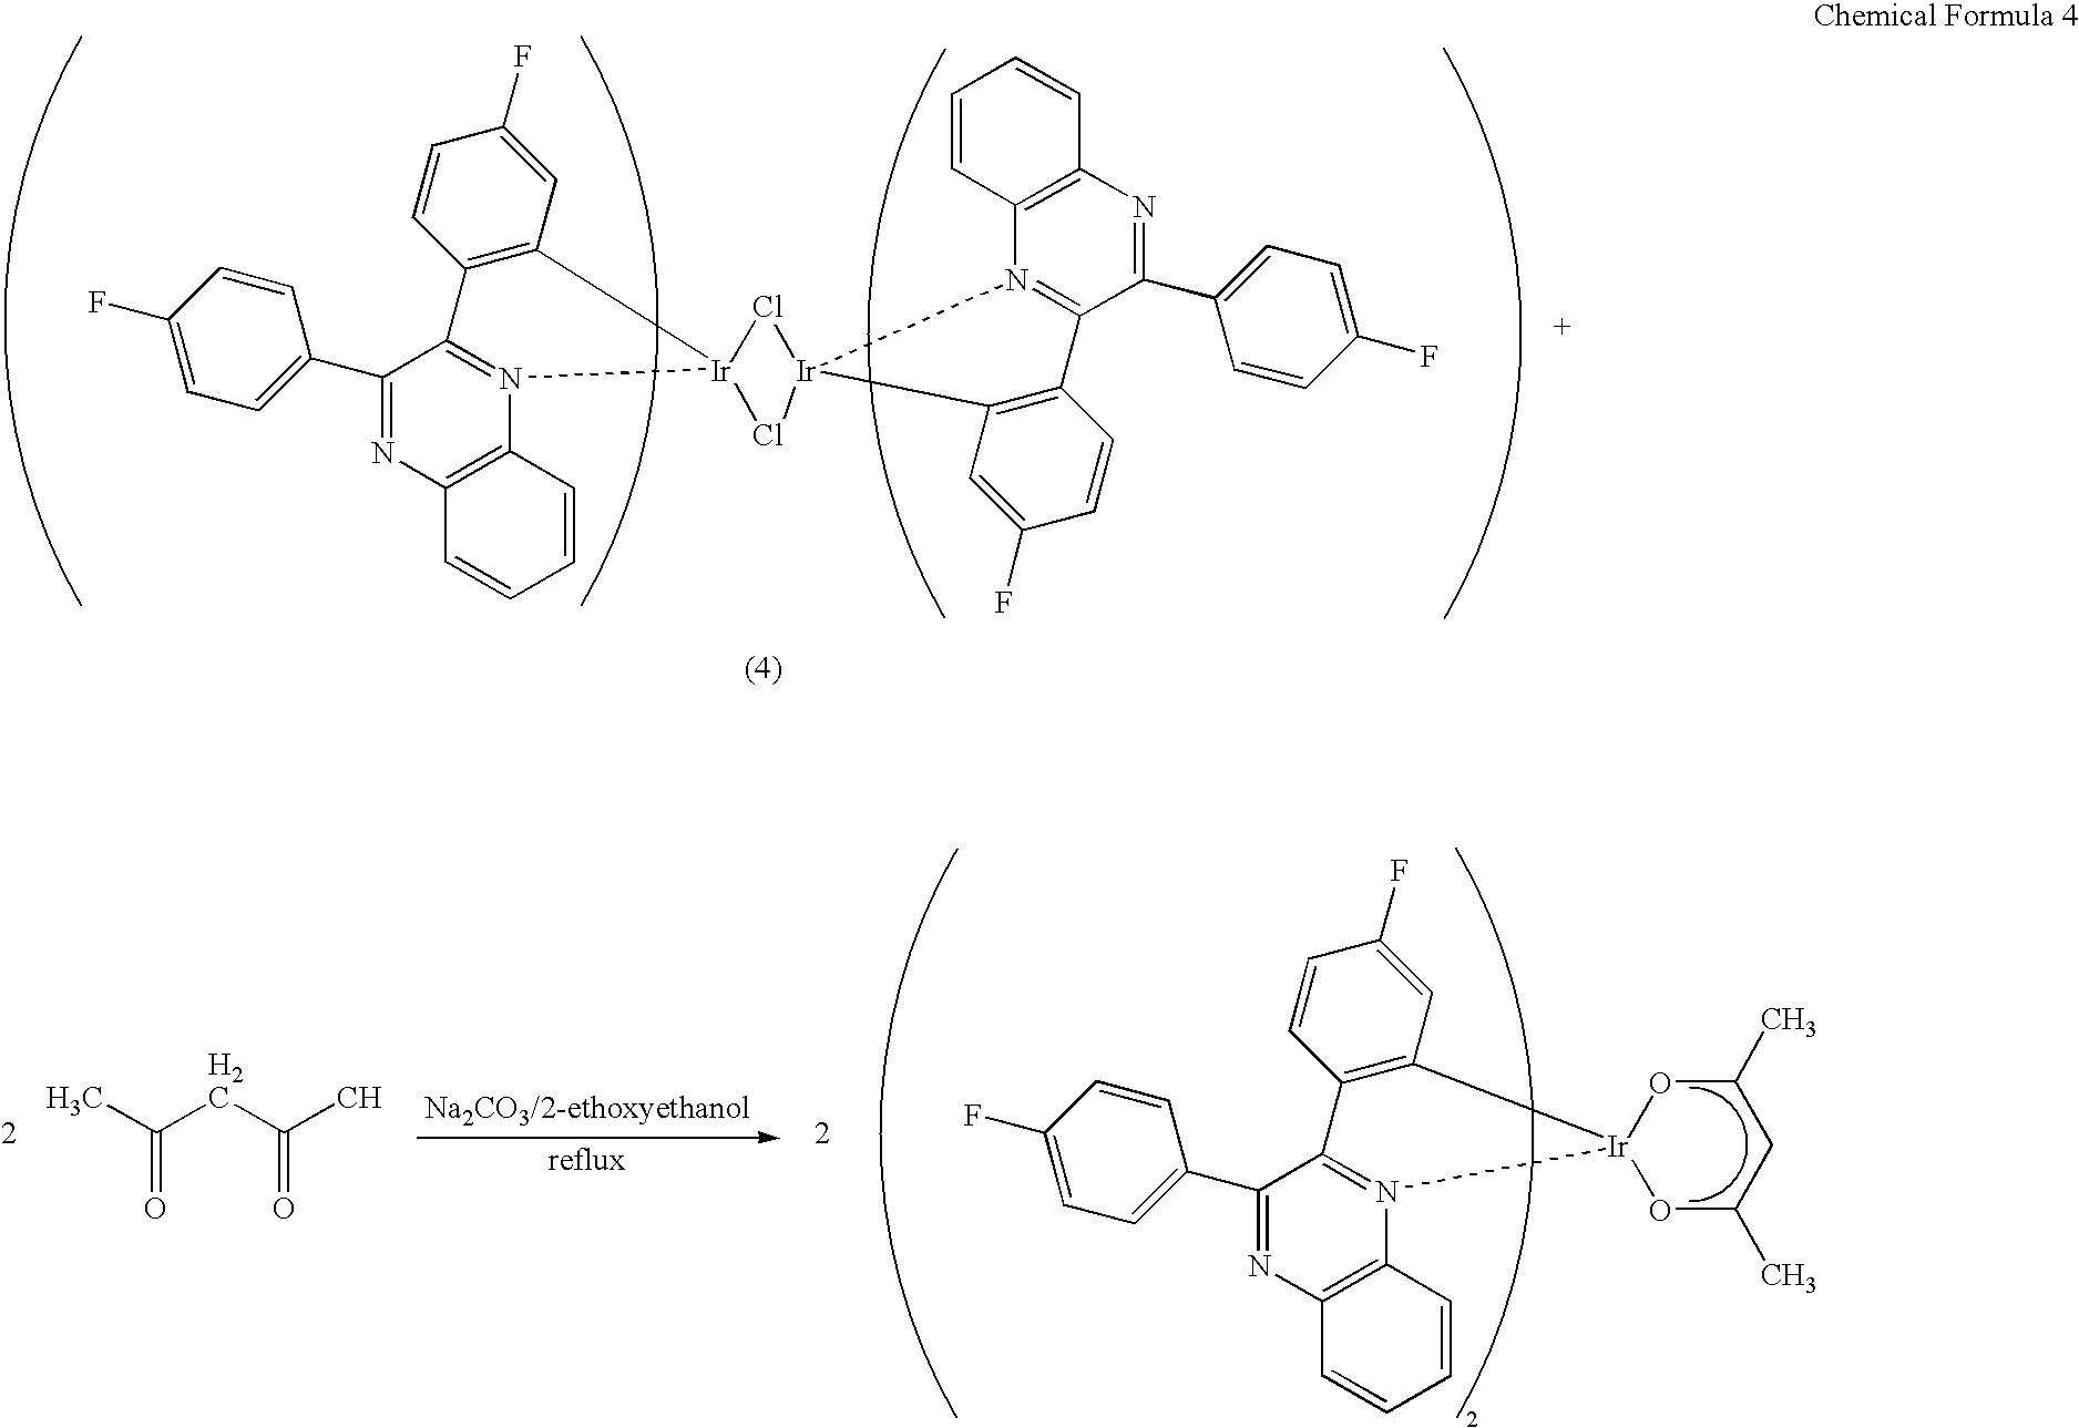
C12=C(C=CC=C1)N1=C(C(C3=CC=C(F)C=C3)=N2)C2=C(C=C(F)C=C2)[Ir]12Cl[Ir]1(Cl2)N2=C(C(C3=CC=C(F)C=C3)=NC3=C2C=CC=C3)C2=C1C=C(F)C=C2.CC(CC(C)=O)=O.O1C(C)CC(C)O[Ir]12C1=C(C=CC(F)=C1)C1=N2C2=C(N=C1C1=CC=C(F)C=C1)C=CC=C2
